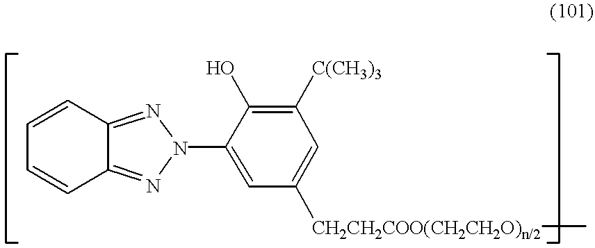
C12=NN(C3=CC([CH2CH2COO(CH2CH2O)n/2]C)=CC([C(CH3)3])=C3O)N=C1C=CC=C2
